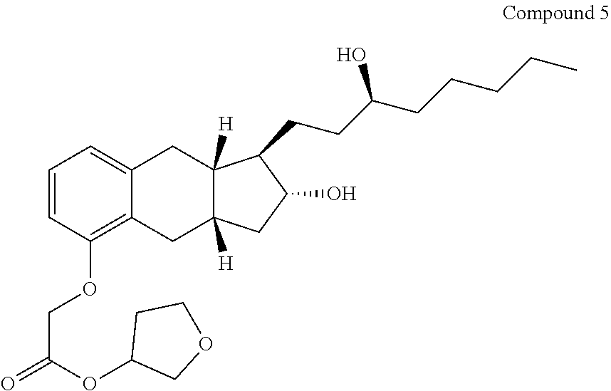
C1=CC(OCC(=O)OC2COCC2)=C2C(=C1)CC1([H])C([H])(C2)CC(O)C1CCC(CCCCC)O
